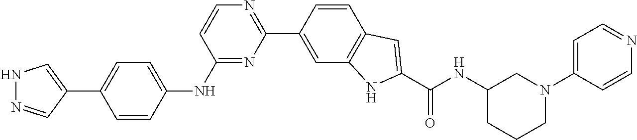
N1=C(NC2=CC=C(C3=CNN=C3)C=C2)C=CN=C1C1=CC2=C(C=C1)C=C(C(NC1CCCN(C3=CC=NC=C3)C1)=O)N2
